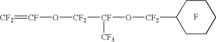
F.C1CC([CF2]O[CF]([CF2]O[CF]=[CF2])[CF3])CCC1
